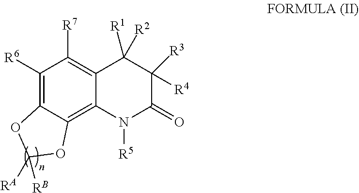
C1([R6])=C2C(=C3C(=C1[R7])C([R1])([R2])C([R3])([R4])C(=O)N3[R5])OC([RB])([RA])O2
